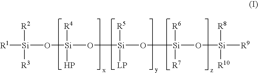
[R1][Si](O[Si](O[Si]([R5])([LP])O[Si](O[Si]([R9])([R8])[R10])([R6])[R7])([R4])P)([R2])[R3]
